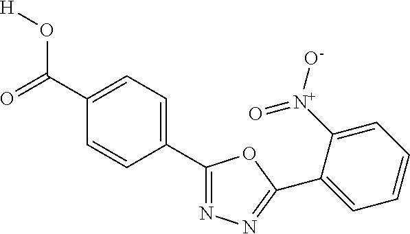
[H]OC(C1=CC=C(C2=NN=C(C3=CC=CC=C3[N+]([O-])=O)O2)C=C1)=O
